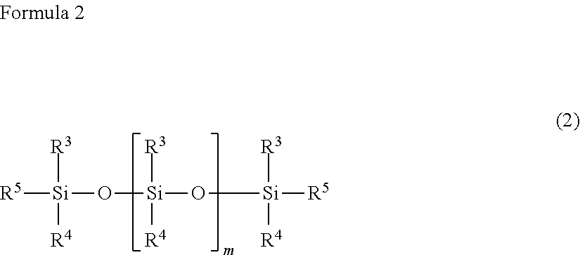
[R5][Si](O[Si](O[Si]([R5])([R3])[R4])([R3])[R4])([R3])[R4]
